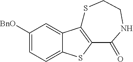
C1([BnO])=CC=C2C(=C1)C1=C(S2)C(=O)NCCS1
